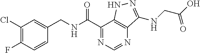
C1(Cl)=C(F)C=CC(CNC(C2=NC=NC3=C2NN=C3NCC(=O)O)=O)=C1
